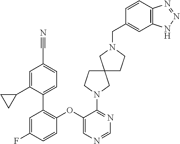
C1(OC2=C(C3=CC=C(C#N)C=C3C3CC3)C=C(F)C=C2)=CN=CN=C1N1CCC2(CCN(CC3=CC4=C(C=C3)N=NN4)C2)C1
